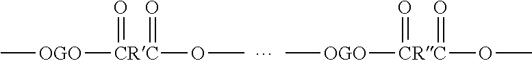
C[OGO][CRC](=O)(=O)OC.C[OGO][CRC](=O)(OC)=O
